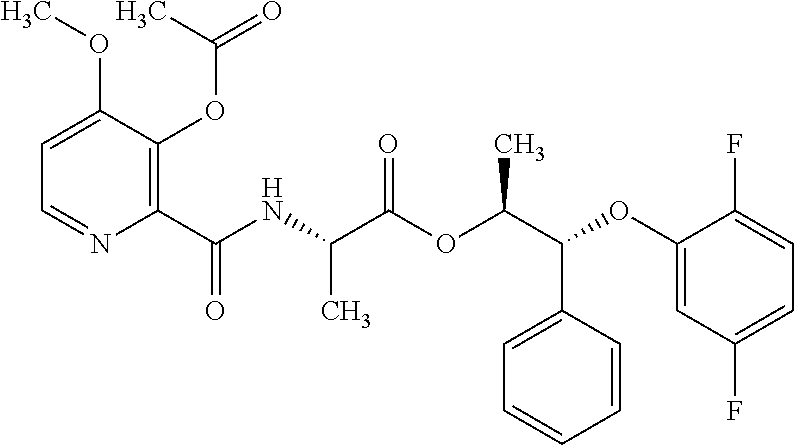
C1(C(NC(C(OC(C(C2=CC=CC=C2)OC2=CC(F)=CC=C2F)C)=O)C)=O)=C(OC(C)=O)C(OC)=CC=N1
